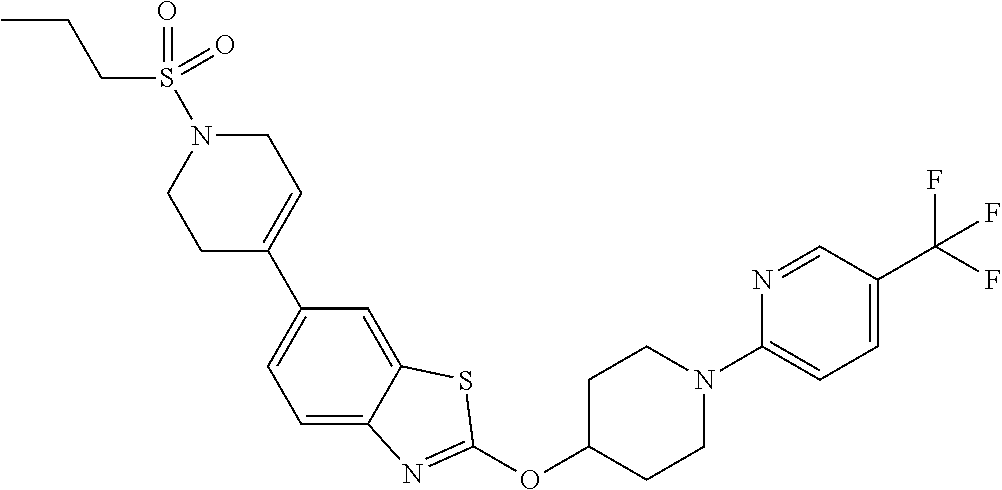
C1C(C2=CC=C3C(=C2)SC(OC2CCN(C4=CC=C(C(F)(F)F)C=N4)CC2)=N3)=CCN(S(=O)(CCC)=O)C1
